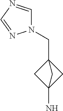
C(C12CC(N)(C1)C2)N1C=NC=N1
